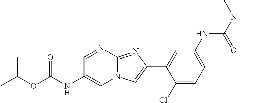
C1=NC2=NC(C3=CC(NC(N(C)C)=O)=CC=C3Cl)=CN2C=C1NC(OC(C)C)=O
